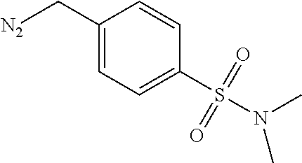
[N2]CC1=CC=C(S(N(C)C)(=O)=O)C=C1
